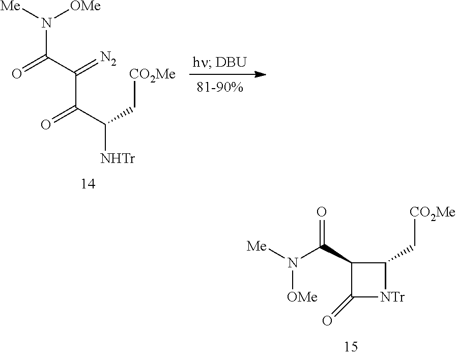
N(C(=O)C1C(=O)[NTr]C1C[CO2Me])([Me])[OMe].N([OMe])([Me])C(C(C(C(C[CO2Me])[NHTr])=O)=[N2])=O
